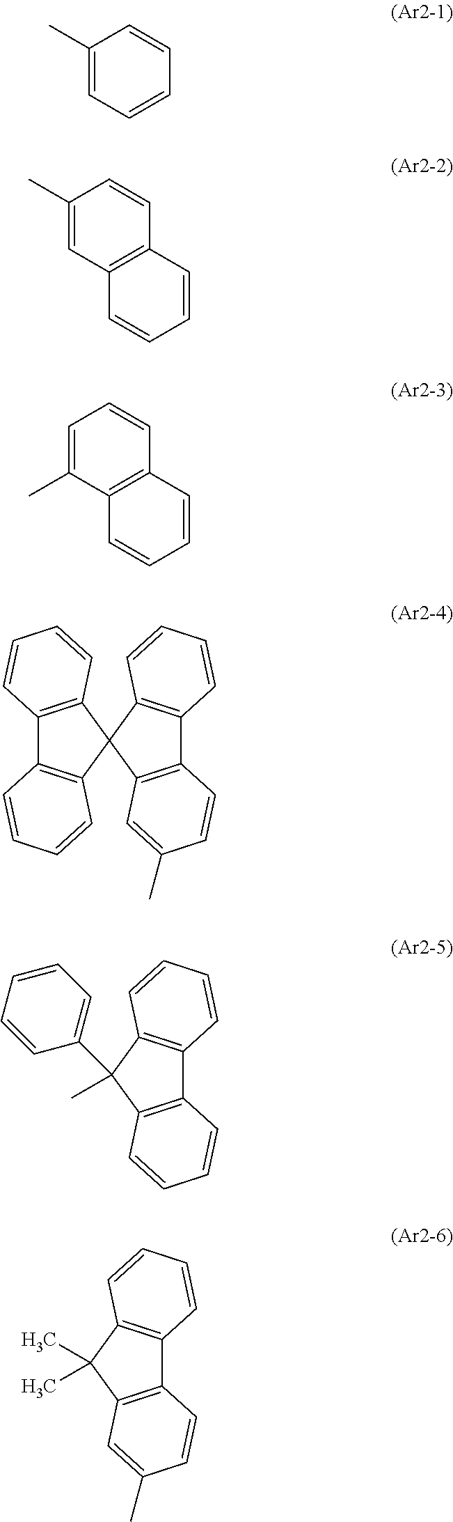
C1(C)=CC=CC=C1.C1(C)=CC2=C(C=C1)C=CC=C2.C1=C(C)C2=C(C=C1)C=CC=C2.C12=C(C=CC=C1)C1(C3=C2C=CC=C3)C2=C(C3=C1C=CC=C3)C=CC(C)=C2.C12=C(C(C)(C3=CC=CC=C3)C3=C1C=CC=C3)C=CC=C2.C12=C(C(C)(C)C3=C1C=CC(C)=C3)C=CC=C2
